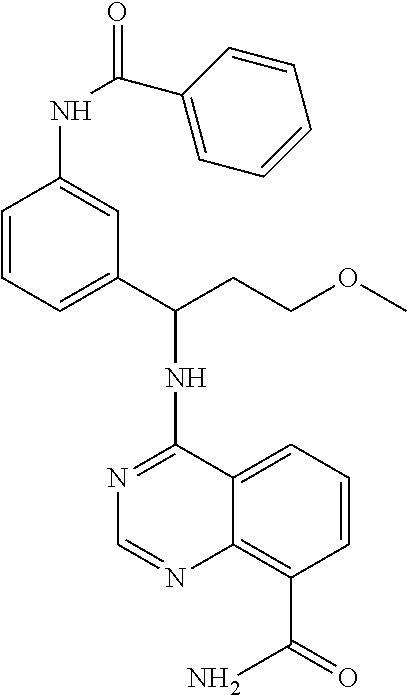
N1=C(NC(C2=CC=CC(NC(C3=CC=CC=C3)=O)=C2)CCOC)C2=CC=CC(C(=O)N)=C2N=C1
